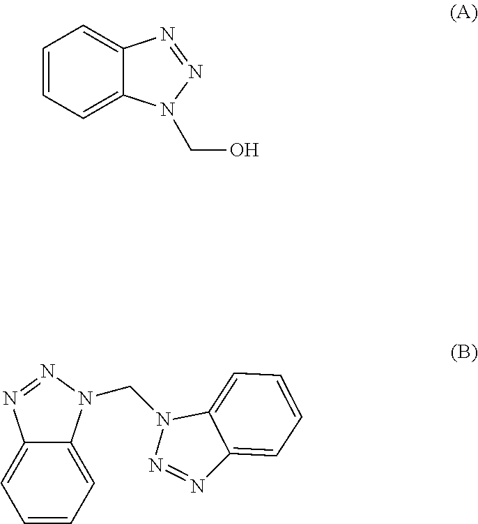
C1=CC=C2C(=C1)N=NN2CO.C12=CC=CC=C1N(CN1N=NC3=CC=CC=C13)N=N2
